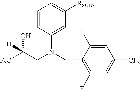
C1(CN(CC([F3C])(O)[H])C2=CC([RSUB2])=CC=C2)=C(F)C=C([CF3])C=C1F
